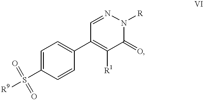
C1=CC(C2=C([R1])C(=O)N([R])N=C2)=CC=C1S([R9])(=O)=O
